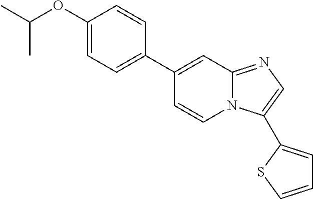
C1(C2=CC=C(OC(C)C)C=C2)=CC2=NC=C(C3=CC=CS3)N2C=C1
